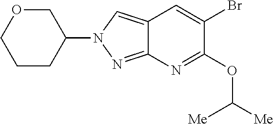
C1(OC([Me])[Me])=NC2=NN(C3COCCC3)C=C2C=C1Br
